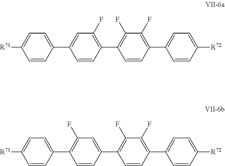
C1=CC(C2=CC(F)=C(C3=C(F)C(F)=C(C4=CC=C([R72])C=C4)C=C3)C=C2)=CC=C1[R71].C1=CC(C2=C(F)C=C(C3=C(F)C(F)=C(C4=CC=C([R72])C=C4)C=C3)C=C2)=CC=C1[R71]
